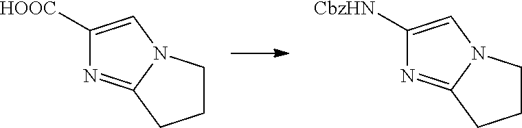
C1([HOOC])=CN2C(=N1)CCC2.C1([CbzHN])=CN2C(=N1)CCC2
